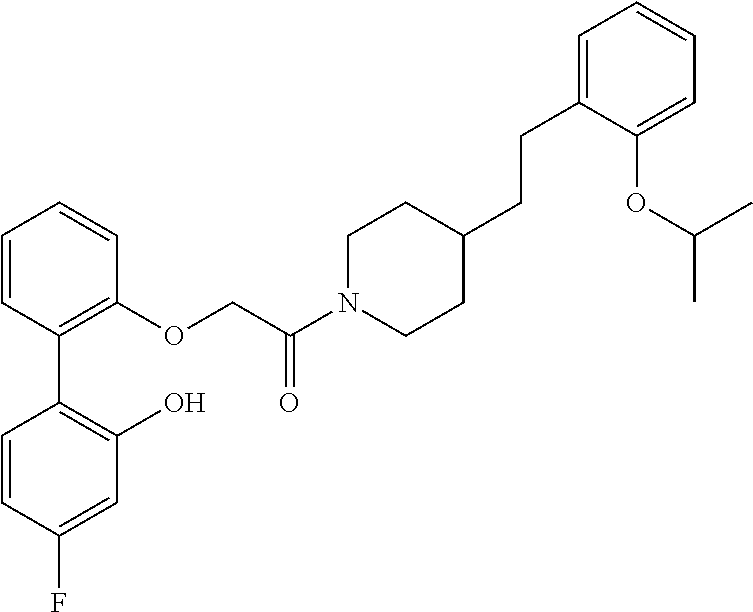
C1=CC(C2=C(O)C=C(F)C=C2)=C(OCC(N2CCC(CCC3=CC=CC=C3OC(C)C)CC2)=O)C=C1
